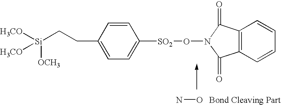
C1=CC(CC[Si]([H3CO])([OCH3])[H3CO])=CC=C1[SO2]ON1C(=O)C2=C(C1=O)C=CC=C2.NO
